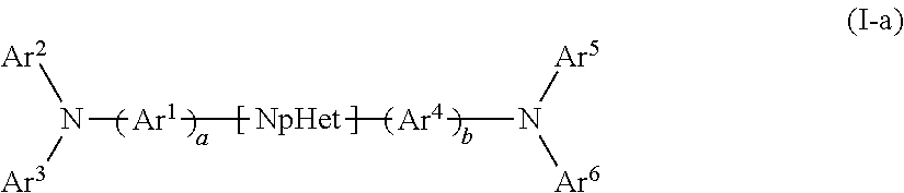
N([Ar6])([Ar5])[Ar4][NpHet][Ar1]N([Ar3])[Ar2]
